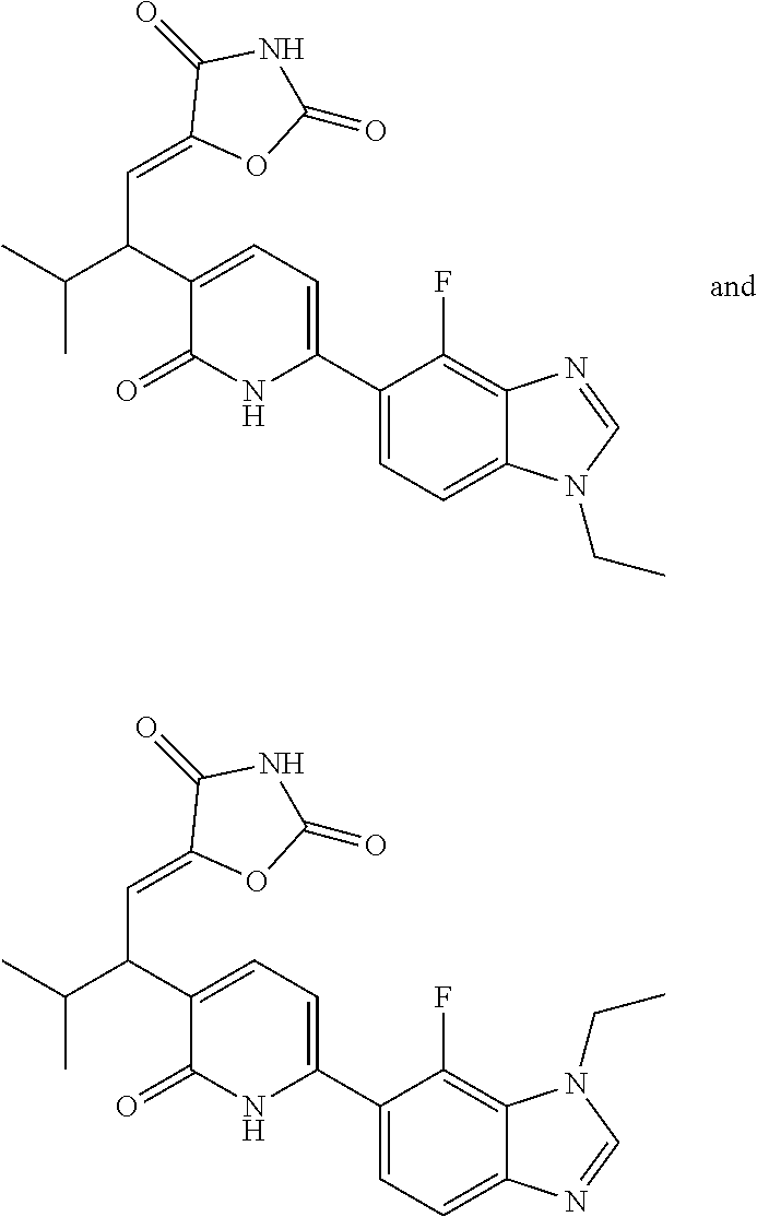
C1(C2=CC=C(C(C=C3OC(=O)NC3=O)C(C)C)C(=O)N2)=CC=C2C(=C1F)N=CN2CC.C1(C2=CC=C(C(C=C3OC(=O)NC3=O)C(C)C)C(=O)N2)=CC=C2C(=C1F)N(CC)C=N2
